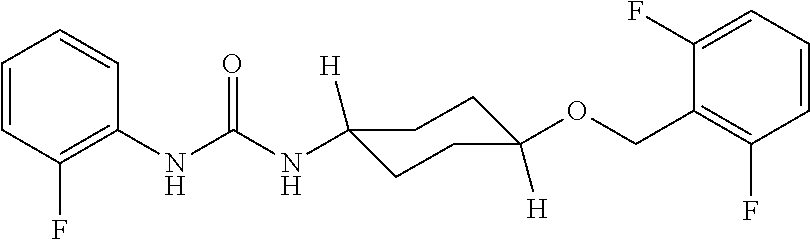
C1=CC(F)=C(NC(NC2([H])CCC([H])(OCC3=C(F)C=CC=C3F)CC2)=O)C=C1
